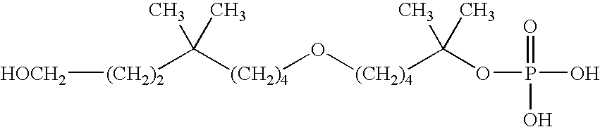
[(CH2)4](O[(CH2)4]C(OP(O)(O)=O)(C)C)C(C)(C)[(CH2)2][HOCH2]
